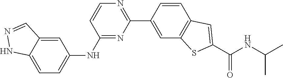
C1(NC2=CC=C3C(=C2)C=NN3)=NC(C2=CC3=C(C=C2)C=C(C(NC(C)C)=O)S3)=NC=C1
